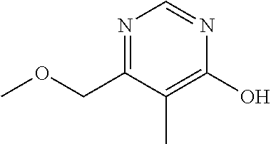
N1=C(COC)C(C)=C(O)N=C1
